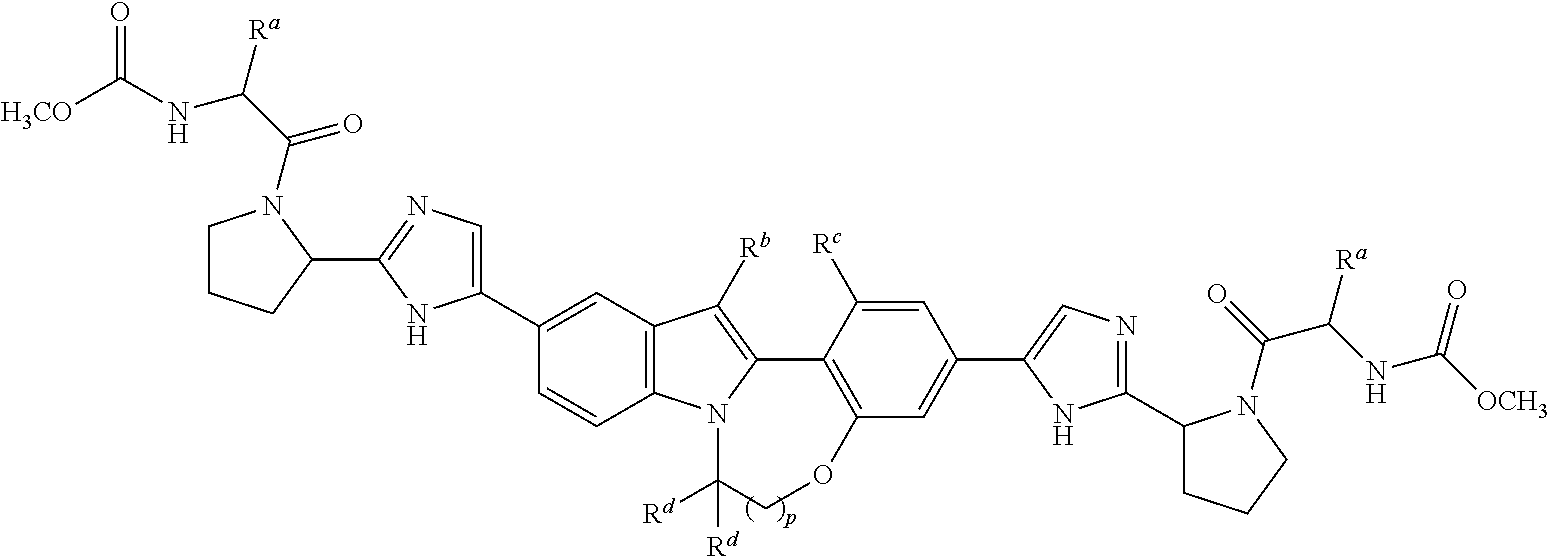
C1CCC(C2=NC=C(C3=CC4=C(C=C3)N3C(=C4[Rb])C4=C(C=C(C5=CN=C(C6CCCN6C(=O)C(NC([OCH3])=O)[Ra])N5)C=C4[Rc])OCC3([Rd])[Rd])N2)N1C(C([Ra])NC([H3CO])=O)=O
